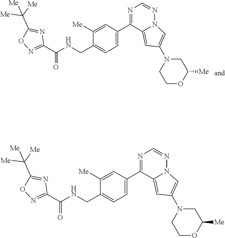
C1([Me])=CC(C2=NC=NN3C2=CC(N2CCOC([Me])C2)=C3)=CC=C1CNC(C1=NOC(C([Me])([Me])[Me])=N1)=O.C1([Me])=CC(C2=NC=NN3C2=CC(N2CCOC([Me])C2)=C3)=CC=C1CNC(C1=NOC(C([Me])([Me])[Me])=N1)=O
